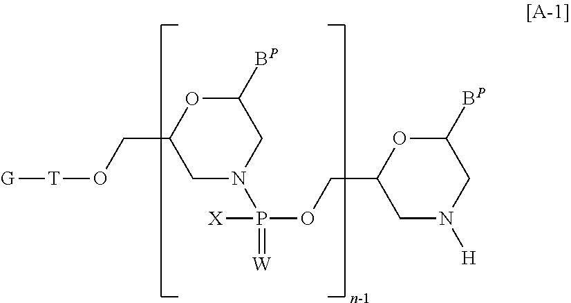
C1N(P(OCC2CN([H])CC([BP])O2)([X])=[W])CC([BP])OC1CO[T][G]
